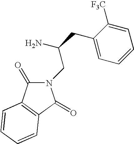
C1=C([F3C])C(CC(N)CN2C(=O)C3=C(C2=O)C=CC=C3)=CC=C1
